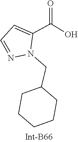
C1=C(C(=O)O)N(CC2CCCCC2)N=C1
